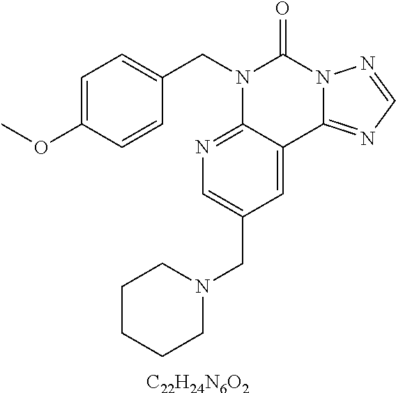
C1=C(OC)C=CC(CN2C3=NC=C(CN4CCCCC4)C=C3C3=NC=NN3C2=O)=C1.[C22H24N6O2]
